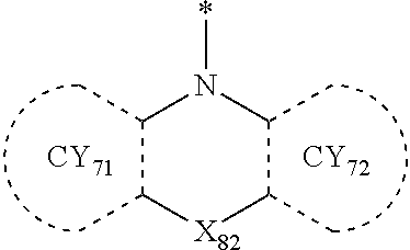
C1(C)C(C)[X82]C(C)C(C)N1*.[CY71].[CY72]
